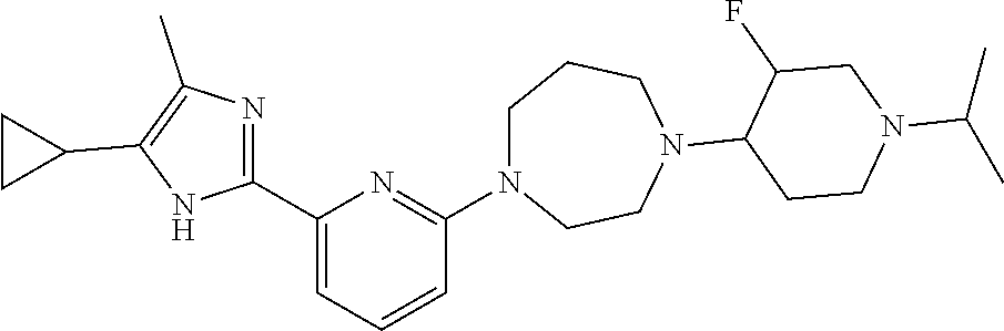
C1(C2=CC=CC(N3CCCN(C4C(F)CN(C(C)C)CC4)CC3)=N2)=NC(C)=C(C2CC2)N1
